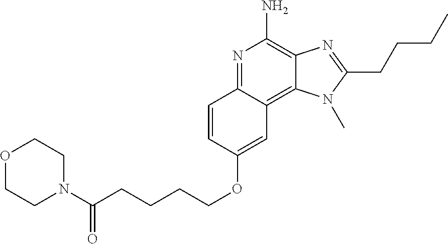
O1CCN(C(CCCCOC2=CC3=C4C(=C(N)N=C3C=C2)N=C(CCCC)N4C)=O)CC1
